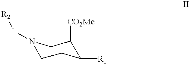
C1([CO2Me])C([R1])CCN([L][R2])C1
